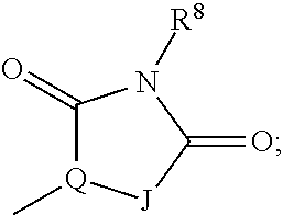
C1(=O)[Q](C)[J]C(=O)N1[R8]
